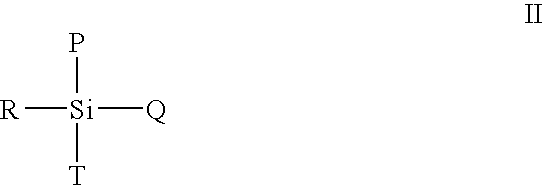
[R][Si]([Q])(P)[T]
